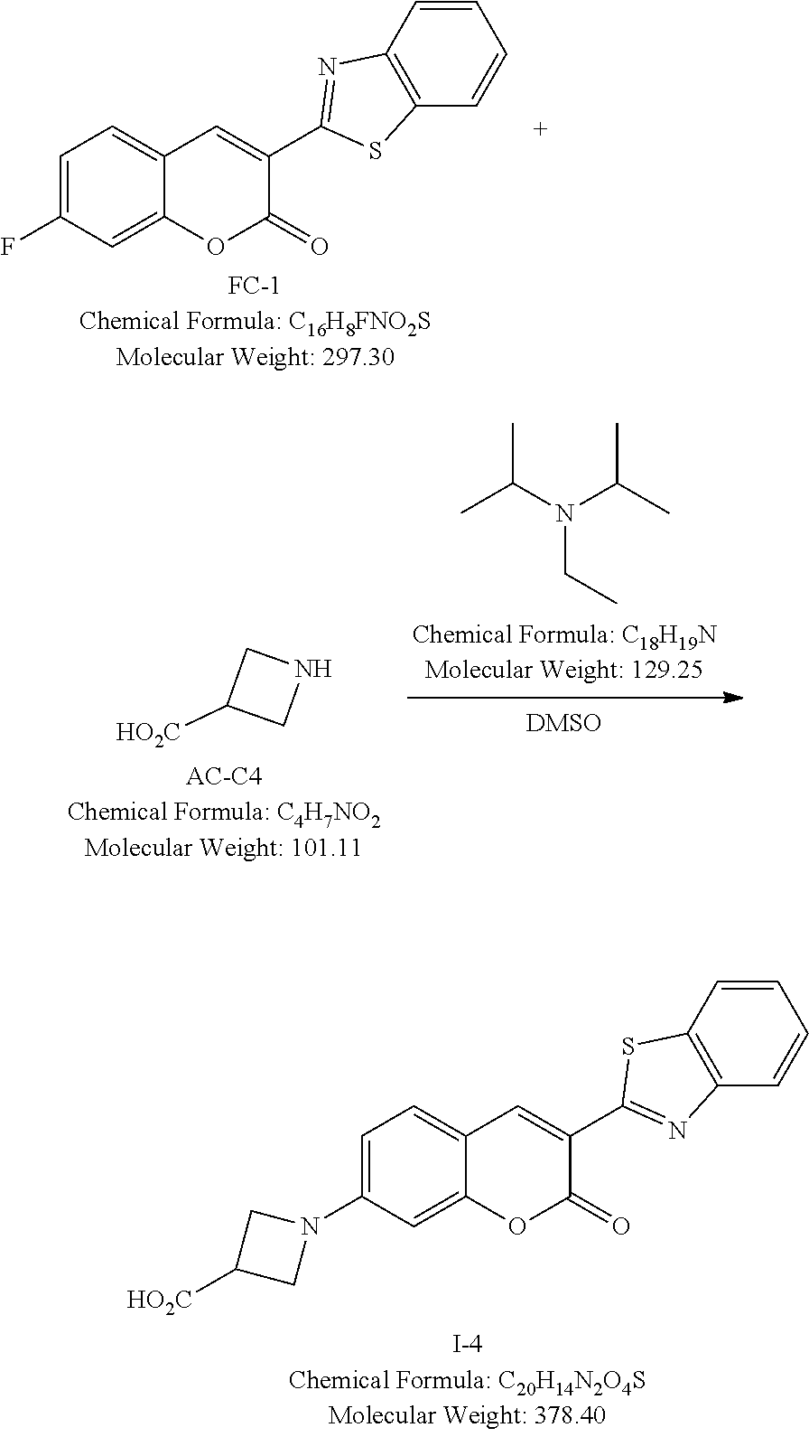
N(CC)(C(C)C)C(C)C.C1C([HO2C])CN1.C12=C(C=CC=C1)SC(C1=CC3=CC=C(F)C=C3OC1=O)=N2.S1C(C2=CC3=CC=C(N4CC([HO2C])C4)C=C3OC2=O)=NC2=C1C=CC=C2
